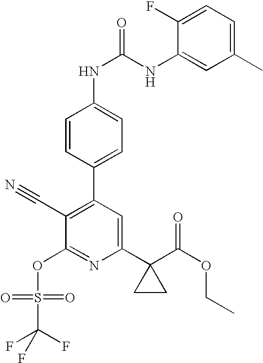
C1=CC(C2=C(C#N)C(OS(=O)(=O)C(F)(F)F)=NC(C3(C(=O)OCC)CC3)=C2)=CC=C1NC(=O)NC1=CC(C)=CC=C1F
